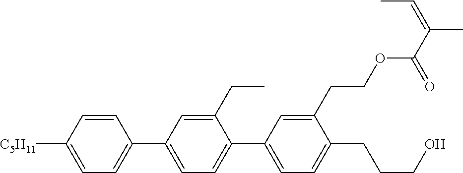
C1=CC([C5H11])=CC=C1C1=CC=C(C2=CC=C(CCCO)C(CCOC(C(=CC)C)=O)=C2)C(CC)=C1
